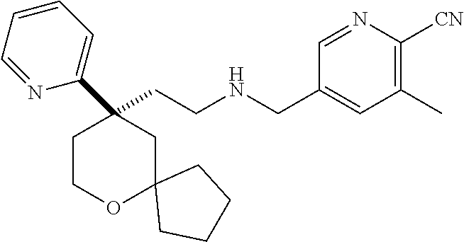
C(CNCC1=CC(C)=C([CN])N=C1)C1(C2=CC=CC=N2)CCOC2(C1)CCCC2
